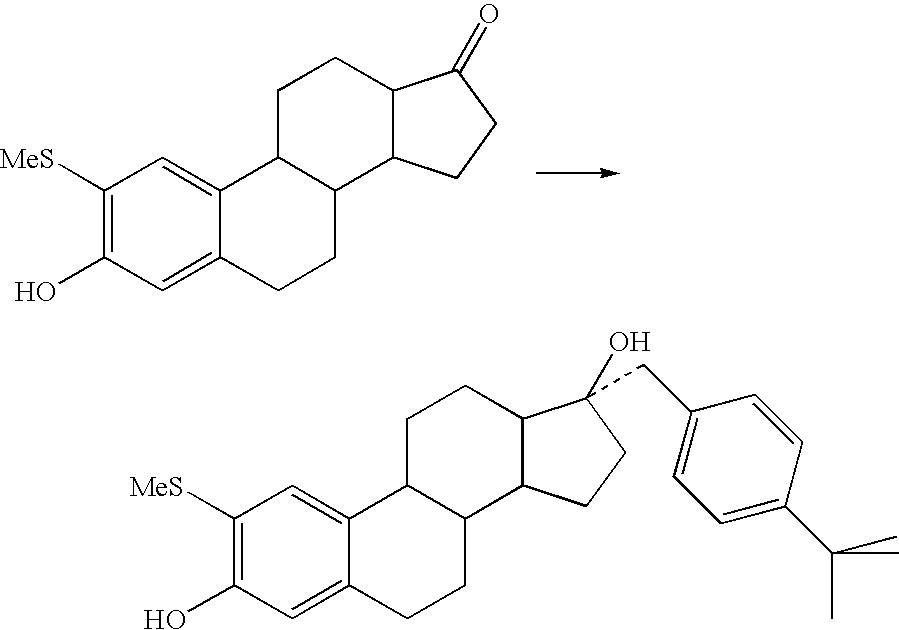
C12C(CCC3=CC(O)=C([MeS])C=C13)C1C(CC2)C(=O)CC1.C12C(CCC3=CC(O)=C([MeS])C=C13)C1C(CC2)C(O)(CC2=CC=C(C(C)(C)C)C=C2)CC1
